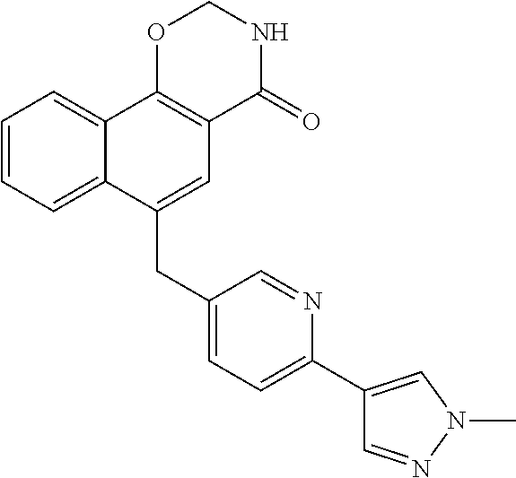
C1(CC2=CC3=C(C4=CC=CC=C24)OCNC3=O)=CC=C(C2=CN(C)N=C2)N=C1
